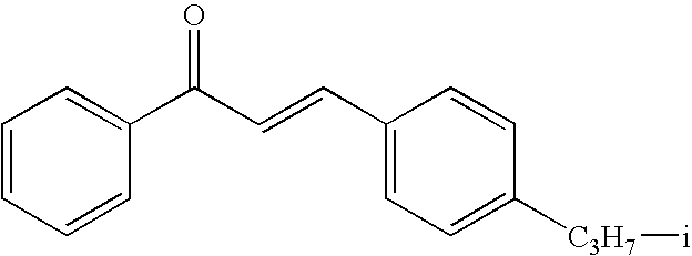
C1=CC=CC(C(C=CC2=CC=C([C3H7][i])C=C2)=O)=C1
